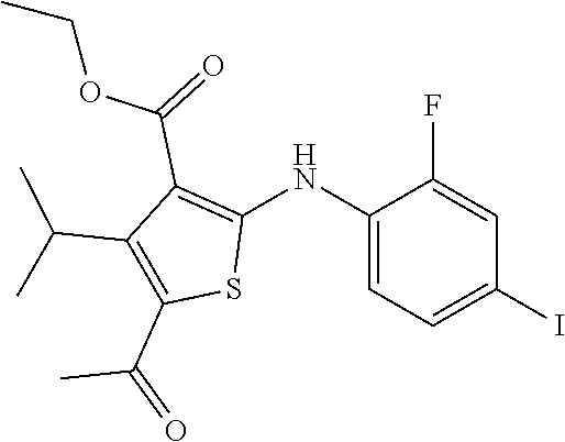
C1(NC2=C(C(=O)OCC)C(C(C)C)=C(C(=O)C)S2)=CC=C(I)C=C1F
